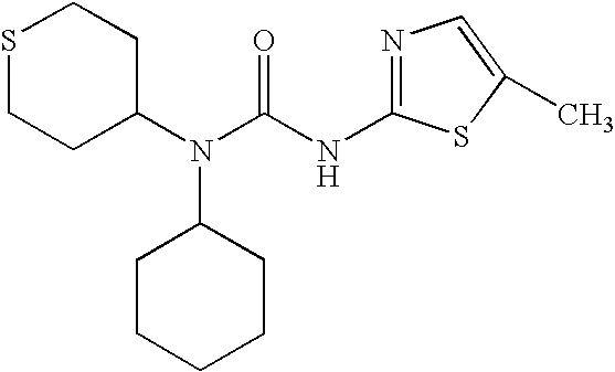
S1CCC(N(C(NC2=NC=C(C)S2)=O)C2CCCCC2)CC1
